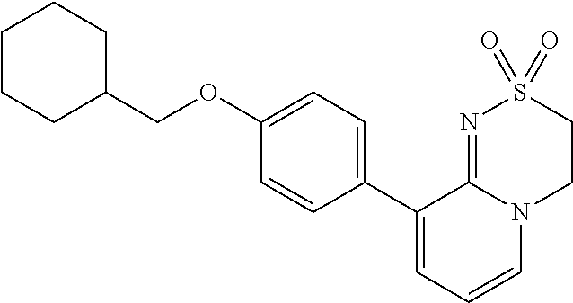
C(OC1=CC=C(C2=CC=CN3C2=NS(=O)(=O)CC3)C=C1)C1CCCCC1
